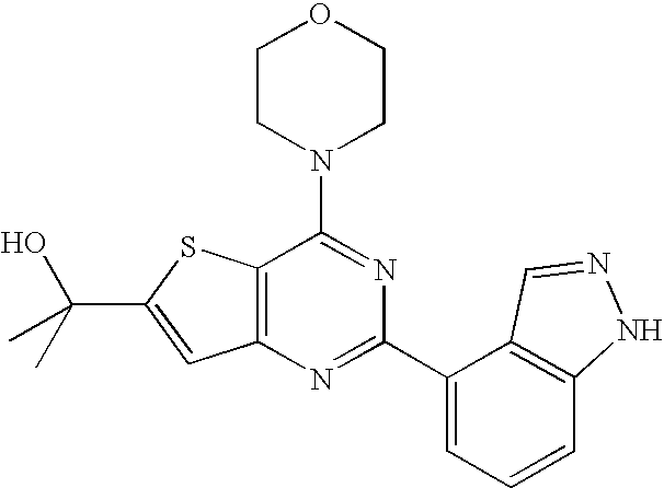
C1CN(C2=NC(C3=CC=CC4=C3C=NN4)=NC3=C2SC(C(O)(C)C)=C3)CCO1
